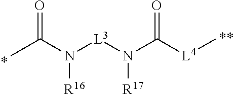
O=C(N([L3]N(C([L4]C)=O)[R17])[R16])C
